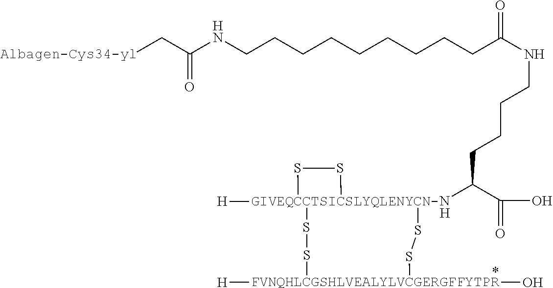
[H].[Albagen-Cys34-yl]CC(NCCCCCCCCCC(NCCCCC([GIVEQCCTSICSLYQLENYCN-N]12([H])(SS1)SS[FVNQHLCGSHLVEALYLVCGERGFFYTPR](O)([H])SS2)C(O)=O)=O)=O
